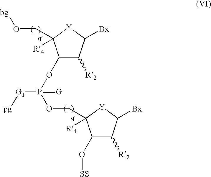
C1([R2])C(O[SS])C(COP(OC2C([R2])C([Bx])[Y]C2(CO[bg])[R4])([G1][pg])=[G])([R4])[Y]C1[Bx]
